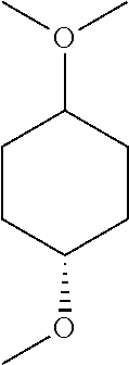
C1CC(OC)CCC1O(C)C
